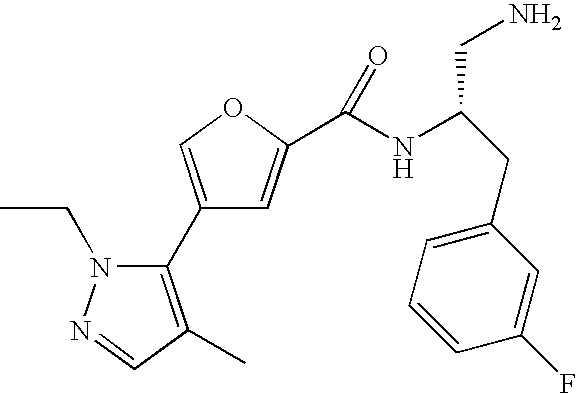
C1(C2=C(C)C=NN2CC)=COC(C(NC(CC2=CC=CC(F)=C2)CN)=O)=C1
